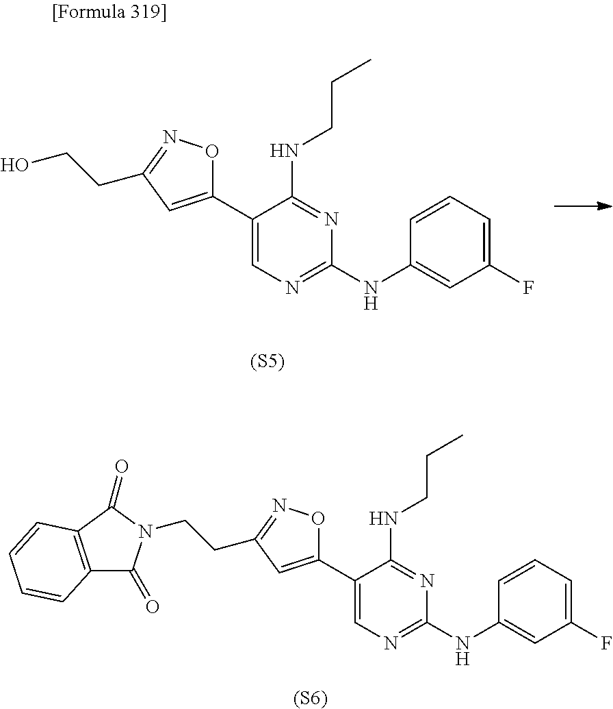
C1(F)=CC=CC(NC2=NC=C(C3=CC(CCO)=NO3)C(NCCC)=N2)=C1.[(S5)].[(S6)].C1(F)=CC=CC(NC2=NC=C(C3=CC(CCN4C(=O)C5=C(C4=O)C=CC=C5)=NO3)C(NCCC)=N2)=C1
